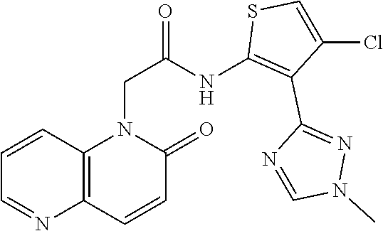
C1=CC2=C(N=C1)C=CC(=O)N2CC(=O)NC1=C(C2=NN(C)C=N2)C(Cl)=CS1
